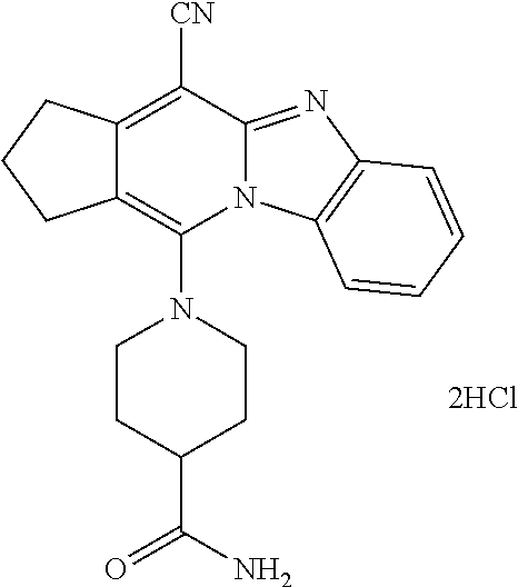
C12=C(N3CCC(C(=O)N)CC3)N3C(=NC4=C3C=CC=C4)C([CN])=C1CCC2.[2HCl]
